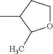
CC1CCOC1C
